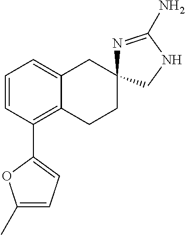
C1=CC(C2=CC=C(C)O2)=C2C(=C1)CC1(CC2)N=C(N)NC1
